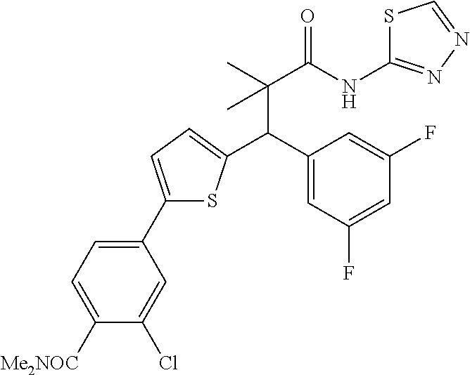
C1(C2=CC=C(C(C3=CC(F)=CC(F)=C3)C(C)(C(NC3=NN=CS3)=O)C)S2)=CC=C([Me2NOC])C(Cl)=C1
